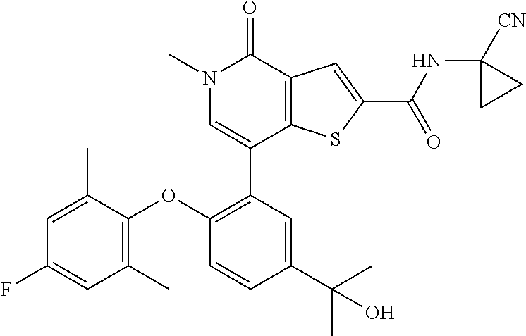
C1(C2=C(OC3=C(C)C=C(F)C=C3C)C=CC(C(C)(C)O)=C2)=CN(C)C(=O)C2=C1SC(C(NC1([CN])CC1)=O)=C2
